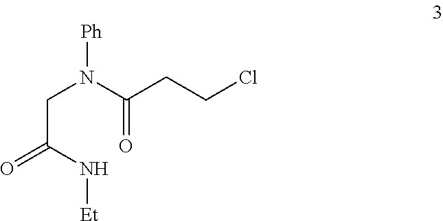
[Ph]N(CC(=O)N[Et])C(CCCl)=O
